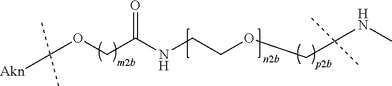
N(C(COC([Akn])(C)C)=O)CCOCC(NC)(C)C
